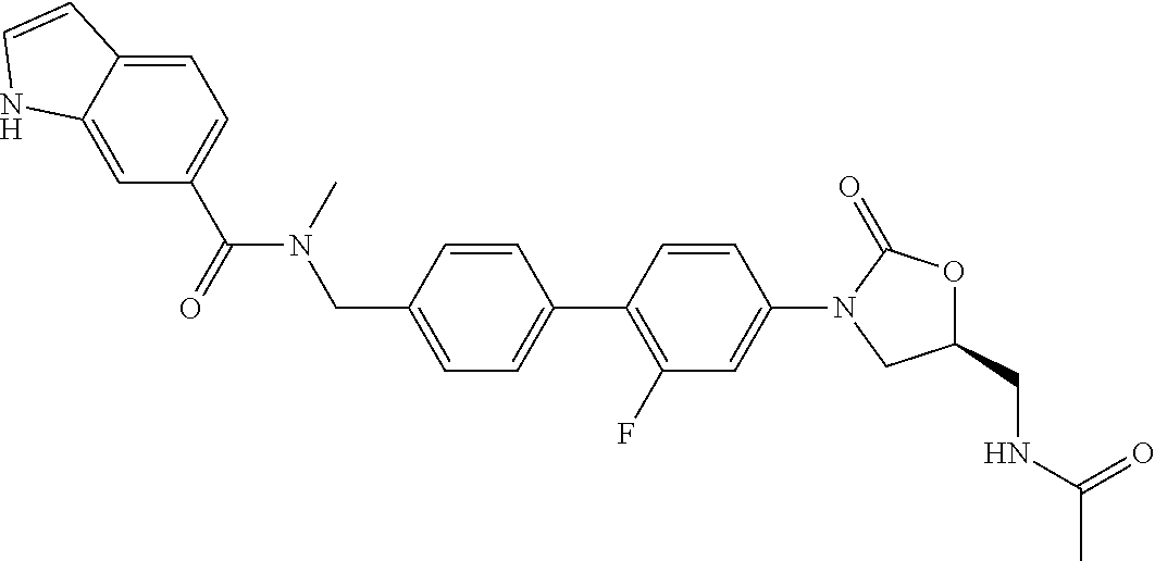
C1(C(N(CC2=CC=C(C3=C(F)C=C(N4CC(CNC(C)=O)OC4=O)C=C3)C=C2)C)=O)=CC=C2C(=C1)NC=C2
